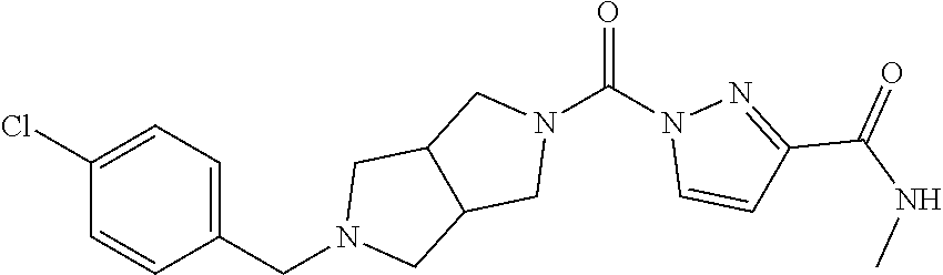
C1(Cl)=CC=C(CN2CC3C(C2)CN(C(N2C=CC(C(NC)=O)=N2)=O)C3)C=C1
